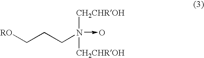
N(->O)([CH2CHROH])([CH2CHROH])CCC[RO]
